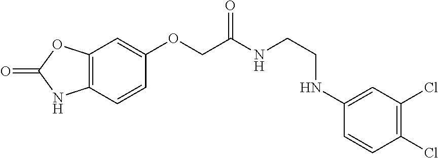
C1=CC(OCC(NCCNC2=CC(Cl)=C(Cl)C=C2)=O)=CC2=C1NC(=O)O2
